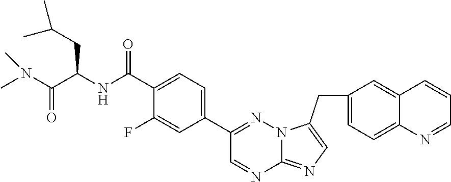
C1(C2=CC=C(C(NC(CC(C)C)C(N(C)C)=O)=O)C(F)=C2)=NN2C(=NC=C2CC2=CC=C3C(=C2)C=CC=N3)N=C1
